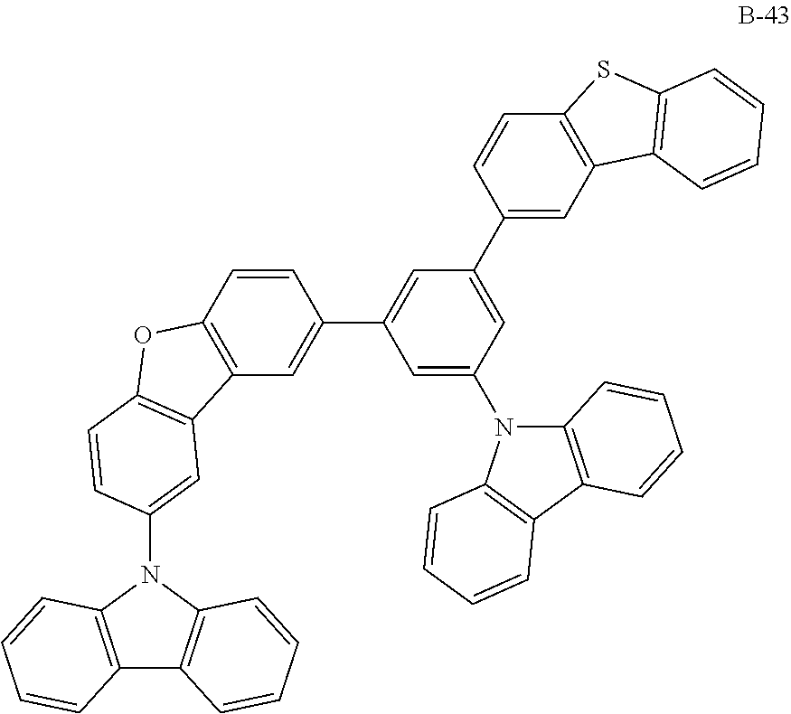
C1(C2=CC3=C(C=C2)OC2=C3C=C(N3C4=C(C5=C3C=CC=C5)C=CC=C4)C=C2)=CC(C2=CC3=C(C=C2)SC2=C3C=CC=C2)=CC(N2C3=C(C4=C2C=CC=C4)C=CC=C3)=C1
